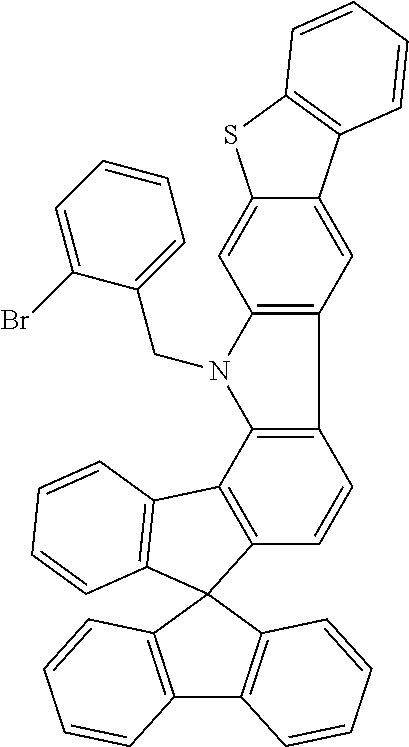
C12=C(C3=C(C=C1)C1(C4=C3C=CC=C4)C3=C(C4=C1C=CC=C4)C=CC=C3)N(CC1=CC=CC=C1Br)C1=C2C=C2C(=C1)SC1=C2C=CC=C1
